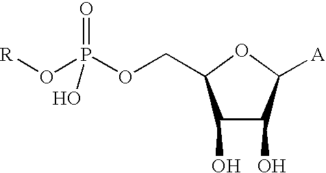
C1(O)C(O)C([A])OC1COP(O[R])(=O)O
